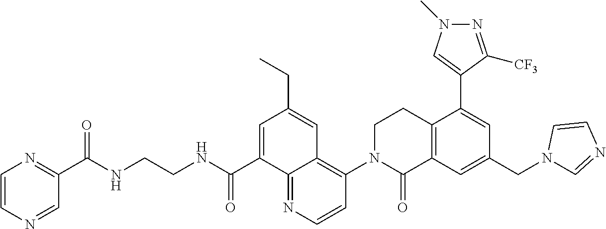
C1=CN=CC(C(NCCNC(C2=CC(CC)=CC3=C(N4C(=O)C5=C(CC4)C(C4=CN(C)N=C4[CF3])=CC(CN4C=NC=C4)=C5)C=CN=C23)=O)=O)=N1
